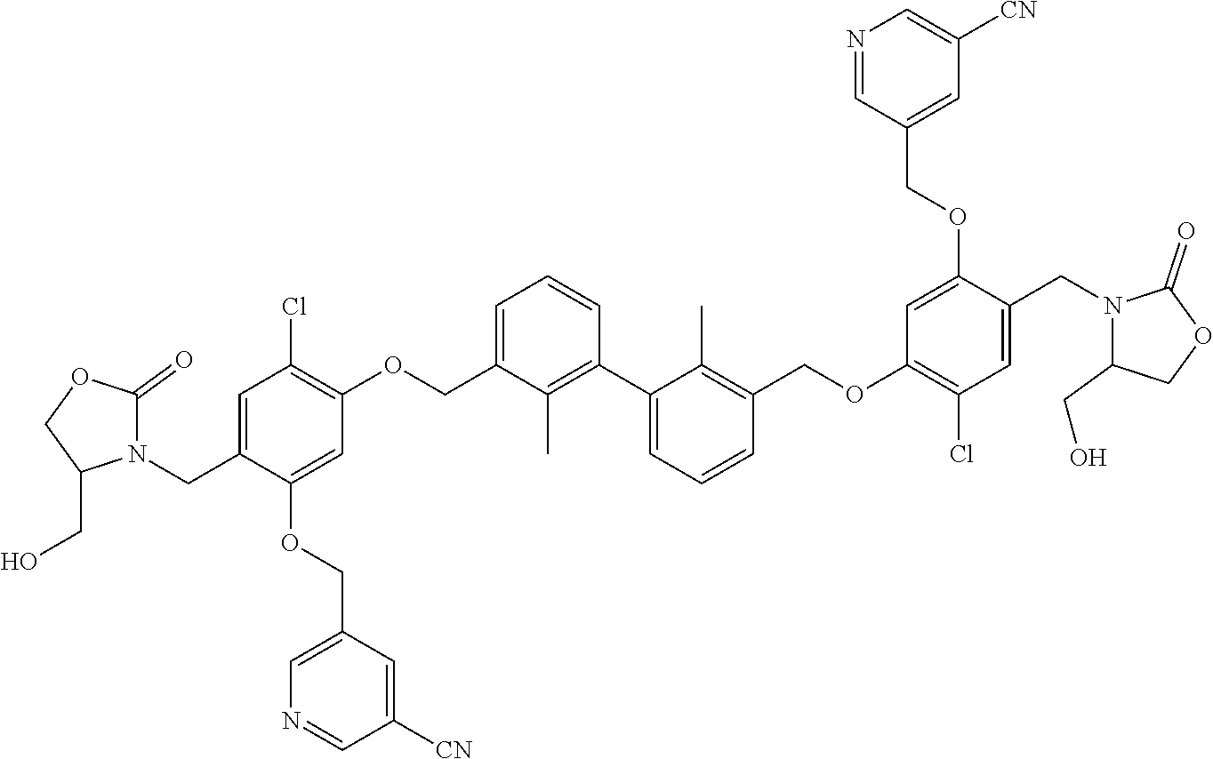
C1=C(COC2=C(Cl)C=C(CN3C(=O)OCC3CO)C(OCC3=CN=CC([CN])=C3)=C2)C(C)=C(C2=CC=CC(COC3=C(Cl)C=C(CN4C(CO)COC4=O)C(OCC4=CC([CN])=CN=C4)=C3)=C2C)C=C1
